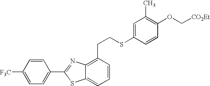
C1=CC([F3C])=CC=C1C1=NC2=C(CCSC3=CC(C)=C(OC[CO2Et])C=C3)C=CC=C2S1
